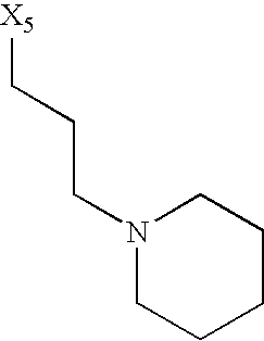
C(CC[X5])N1CCCCC1
